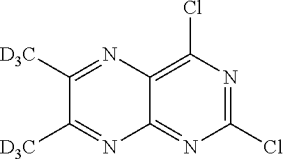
C1(Cl)=NC(Cl)=C2C(=N1)N=C([D3C])C([D3C])=N2
